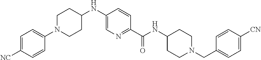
N(C1=CN=C(C(NC2CCN(CC3=CC=C([CN])C=C3)CC2)=O)C=C1)C1CCN(C2=CC=C([NC])C=C2)CC1
